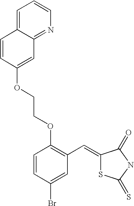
C1=CC(OCCOC2=C(C=C3SC(=S)NC3=O)C=C(Br)C=C2)=CC2=NC=CC=C12
